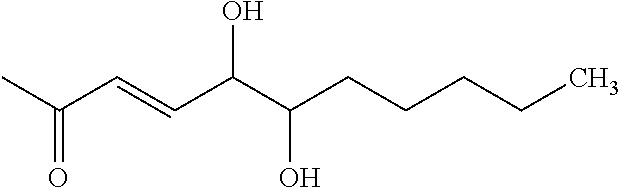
O=C(C=CC(C(CCCCC)O)O)C
